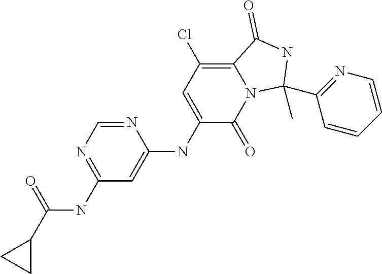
N1=CN=C(NC(C2CC2)=O)C=C1NC1=CC(Cl)=C2N(C1=O)C(C)(C1=NC=CC=C1)NC2=O
